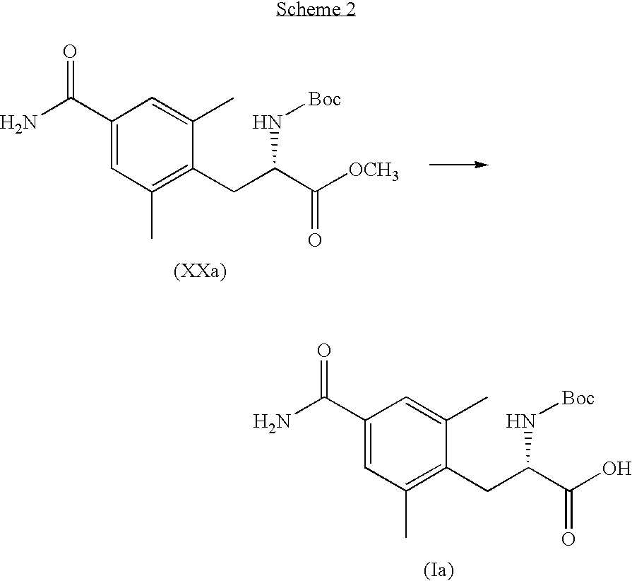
C1(C(N)=O)=CC(C)=C(CC(C(O)=O)N[Boc])C(C)=C1.C1(C(N)=O)=CC(C)=C(CC(C([OCH3])=O)N[Boc])C(C)=C1
